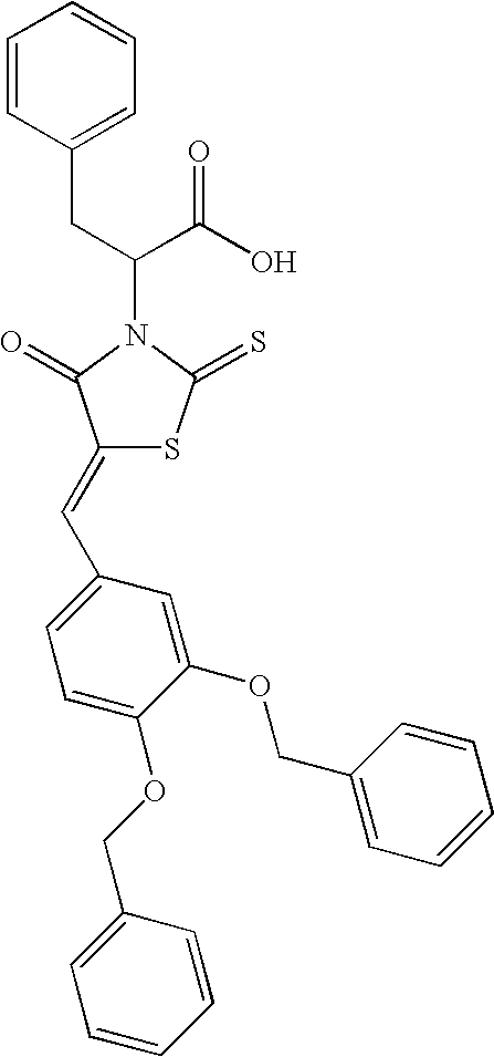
C(N1C(=O)C(=CC2=CC=C(OCC3=CC=CC=C3)C(OCC3=CC=CC=C3)=C2)SC1=S)(C(=O)O)CC1=CC=CC=C1
